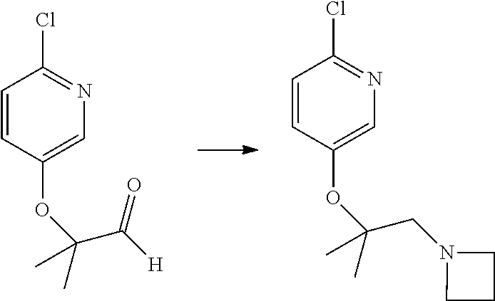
C1=CC(OC(CN2CCC2)(C)C)=CN=C1Cl.C1=CC(OC(C([H])=O)(C)C)=CN=C1Cl
